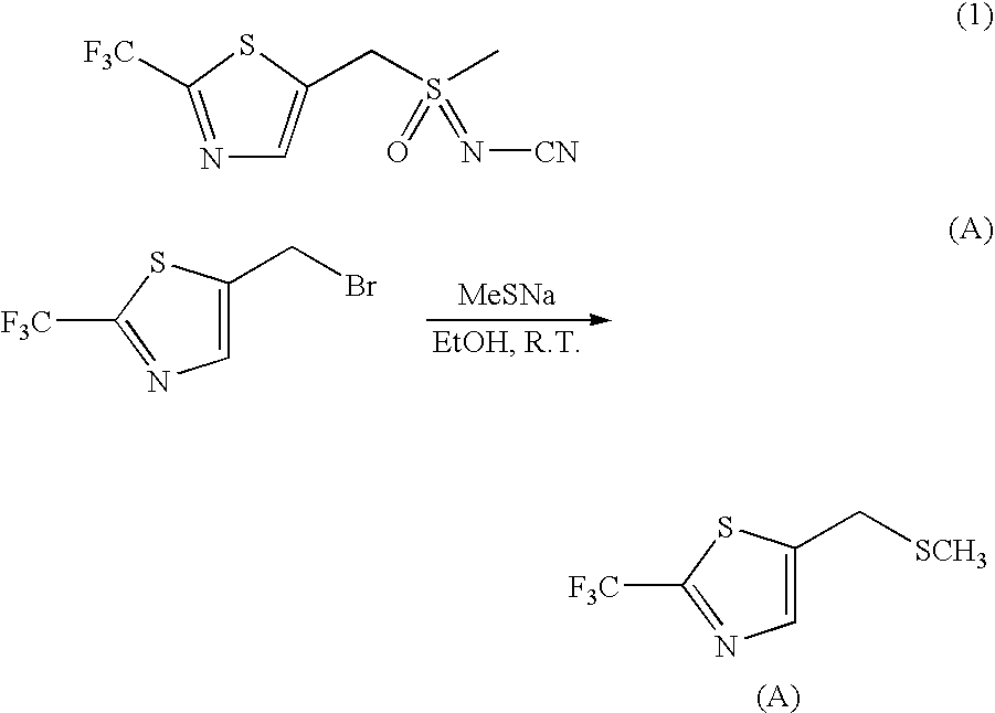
[MeSNa].C(Br)C1=CN=C([F3C])S1.C([SCH3])C1=CN=C([F3C])S1.N1=C([F3C])SC(CS(C)(=O)=N[CN])=C1
